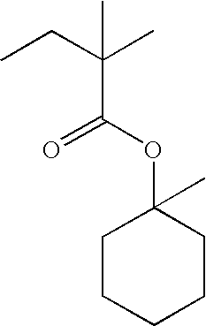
C1CCCCC1(OC(C(CC)(C)C)=O)C
